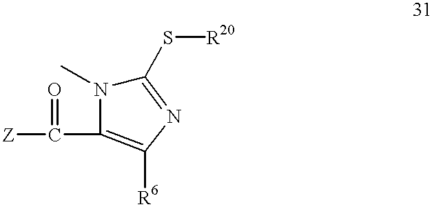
C1(S[R20])=NC([R6])=C(C([Z])=O)N1C
